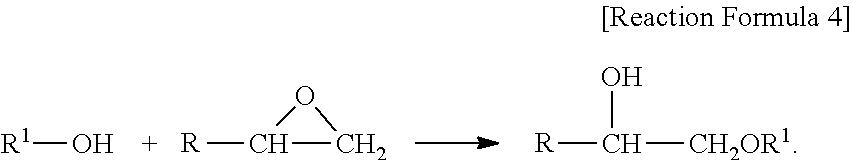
[R1]O.[R]C1CO1.[R]C([CH2OR1])O
